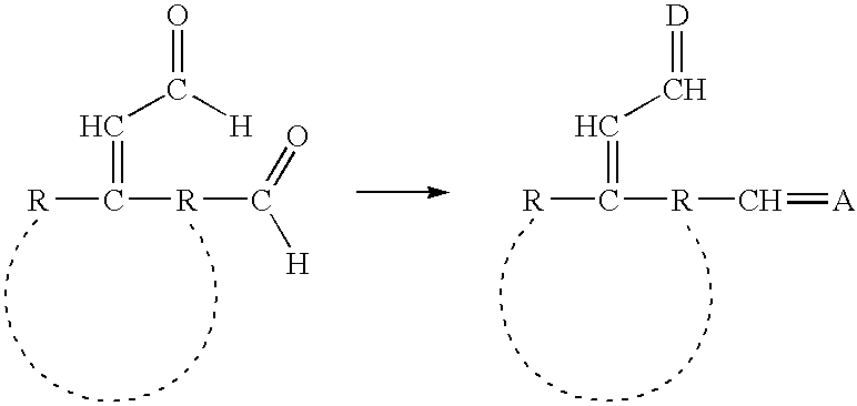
[R]C([R]C([H])=O)=CC(=O)[H].[R]C([R]C=[A])=CC=[D]
